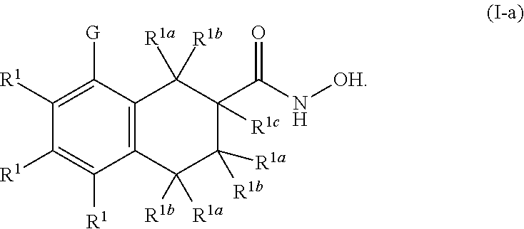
C12=C(C([G])=C([R1])C([R1])=C1[R1])C([R1a])([R1b])C([R1c])(C(N[OH])=O)C([R1b])([R1a])C2([R1b])[R1a]
